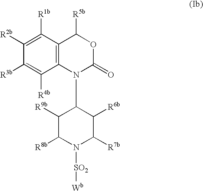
C12=C(C([R1b])=C([R2b])C([R3b])=C1[R4b])C([R5b])OC(=O)N2C1C([R9b])C([R8b])N([SO2][Wb])C([R7b])C1[R6b]
